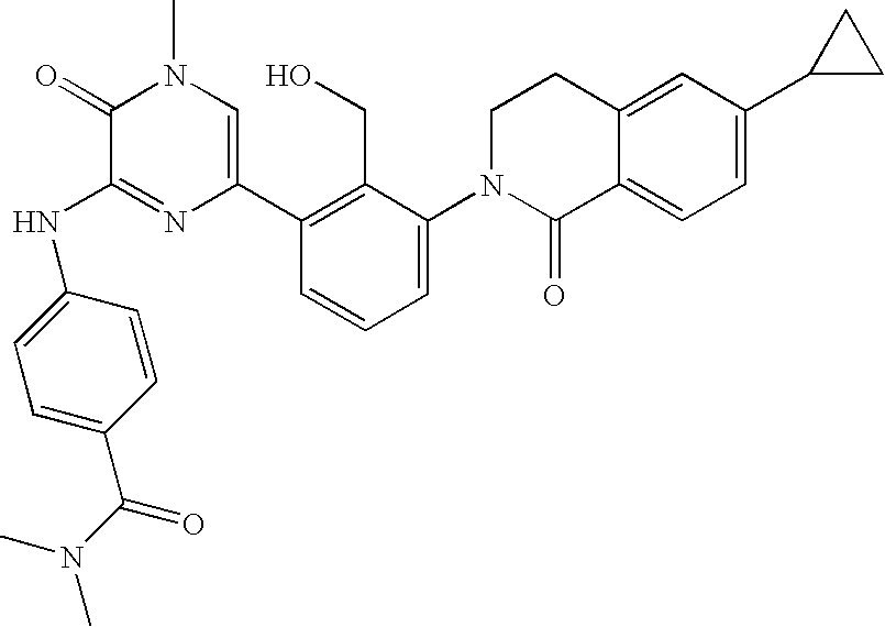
N(C1=NC(C2=C(CO)C(N3C(=O)C4=CC=C(C5CC5)C=C4CC3)=CC=C2)=CN(C)C1=O)C1=CC=C(C(N(C)C)=O)C=C1
